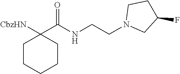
C1CCCCC1([CbzHN])C(NCCN1CC(F)CC1)=O
